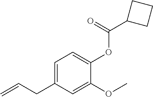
C1=C(CC=C)C=C(OC)C(OC(C2CCC2)=O)=C1
